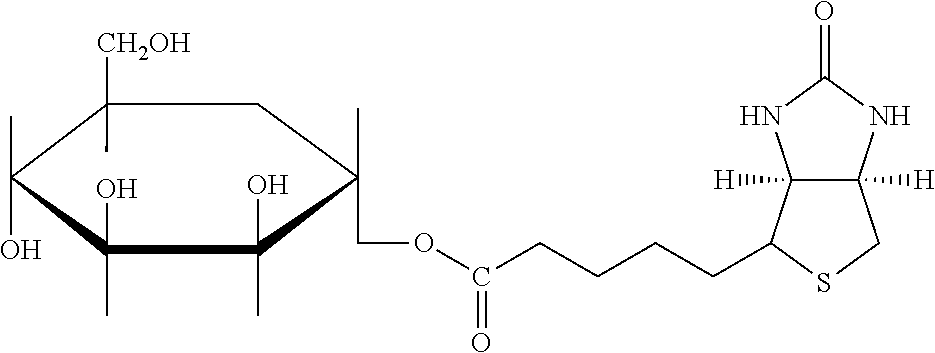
C12([H])C([H])(NC(=O)N1)CSC2CCCCC(=O)OCC1(C)C(O)(C)C(C)(O)C(C)(O)C([CH2OH])(C)C1
